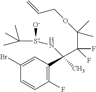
C1(Br)=CC(C(C)(C(F)(F)C(C)(C)OCC=C)N[S+](C(C)(C)C)[O-])=C(F)C=C1
